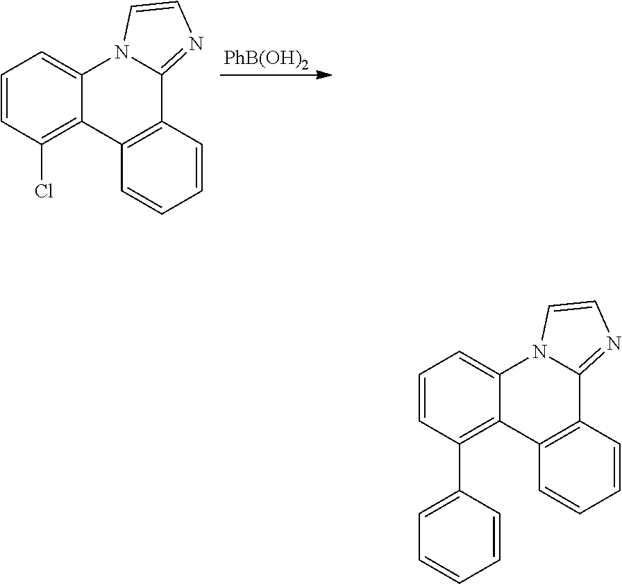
[PhB(OH)2].C1=CC(Cl)=C2C(=C1)N1C(=NC=C1)C1=C2C=CC=C1.C1=CC(C2=CC=CC=C2)=C2C(=C1)N1C(=NC=C1)C1=C2C=CC=C1
